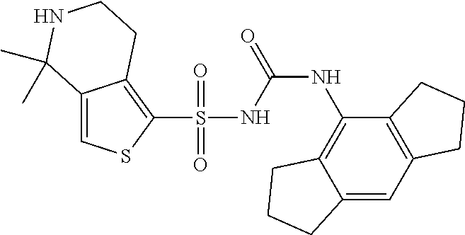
C12=CSC(S(=O)(=O)NC(NC3=C4C(=CC5=C3CCC5)CCC4)=O)=C1CCNC2(C)C
